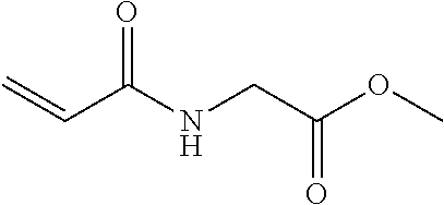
N(C(=O)C=C)CC(=O)OC
